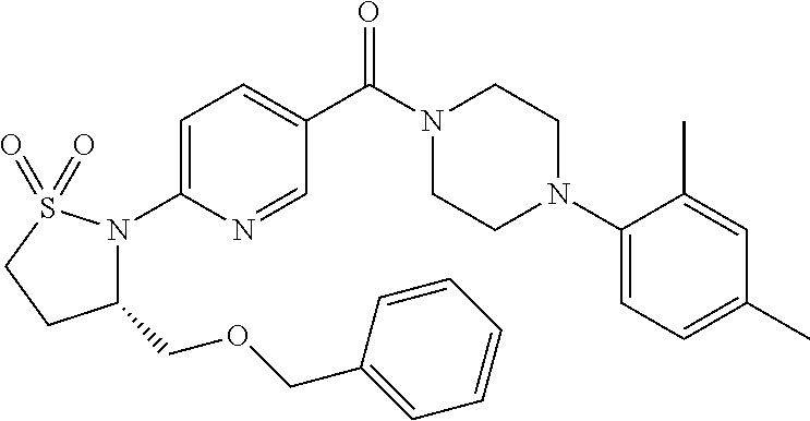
C1=C(N2C(COCC3=CC=CC=C3)CCS2(=O)=O)N=CC(C(N2CCN(C3=CC=C(C)C=C3C)CC2)=O)=C1
